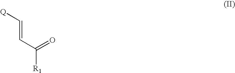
[R1]C(=O)C=C[Q]
